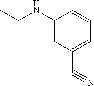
C1(NCC)=CC(C#N)=CC=C1
